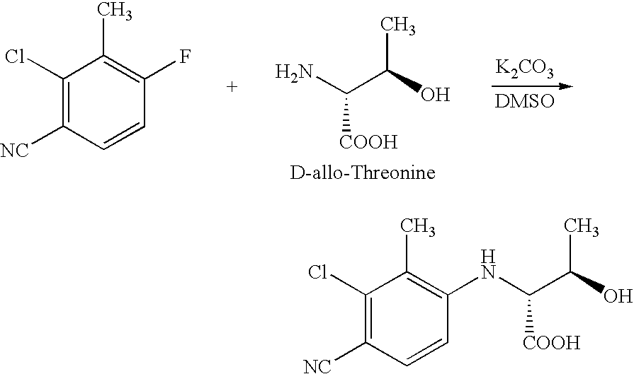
NC(C(C)O)[COOH].[K2CO3].C1(Cl)=C([NC])C=CC(F)=C1C.C1(Cl)=C([NC])C=CC(NC(C(C)O)[COOH])=C1C
